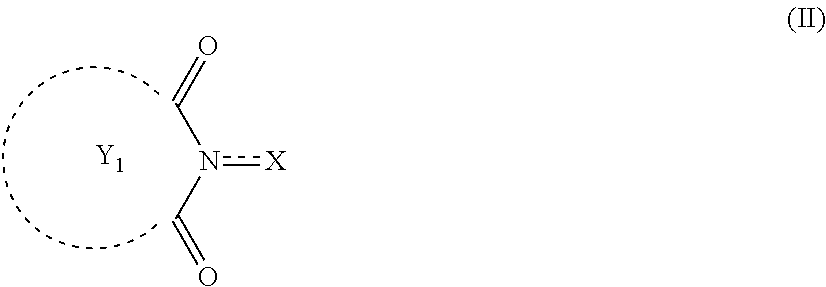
[X]n(C=O)C=O.[Y1]
